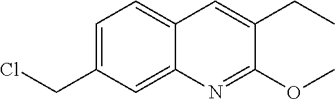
C1=C(CCl)C=C2C(=C1)C=C(CC)C(OC)=N2
